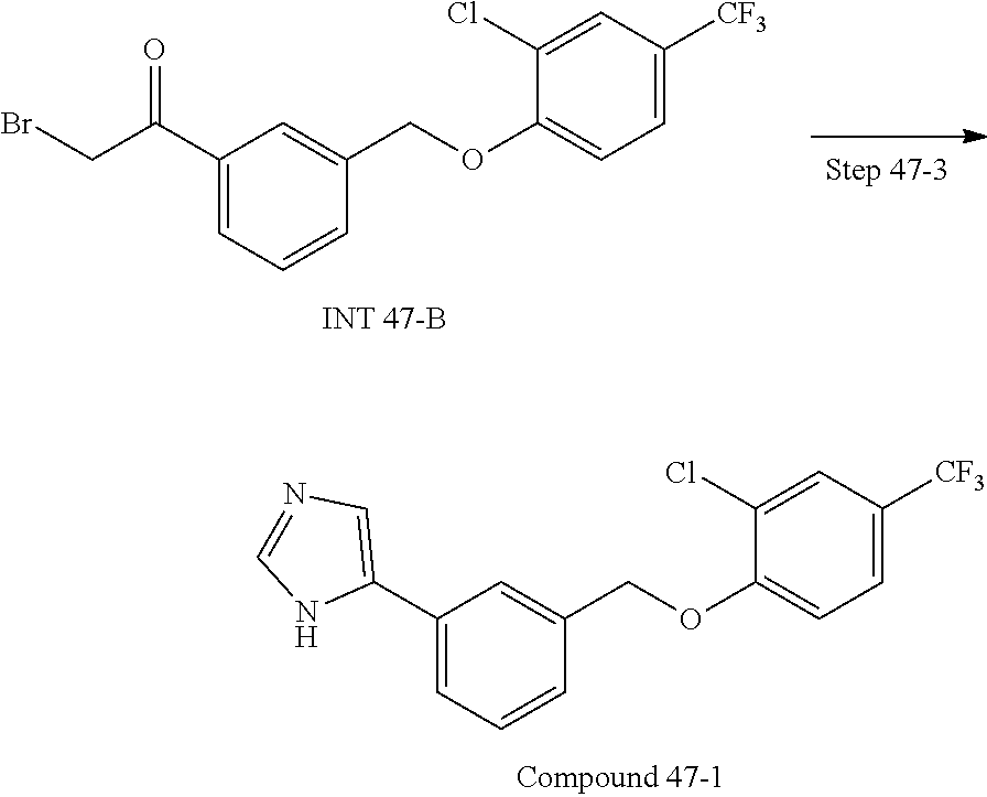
C1(C2=CN=CN2)=CC=CC(COC2=CC=C([CF3])C=C2Cl)=C1.C1(C(CBr)=O)=CC=CC(COC2=CC=C([CF3])C=C2Cl)=C1
